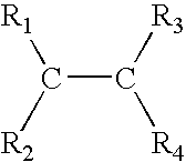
C(C([R3])[R4])([R1])[R2]
